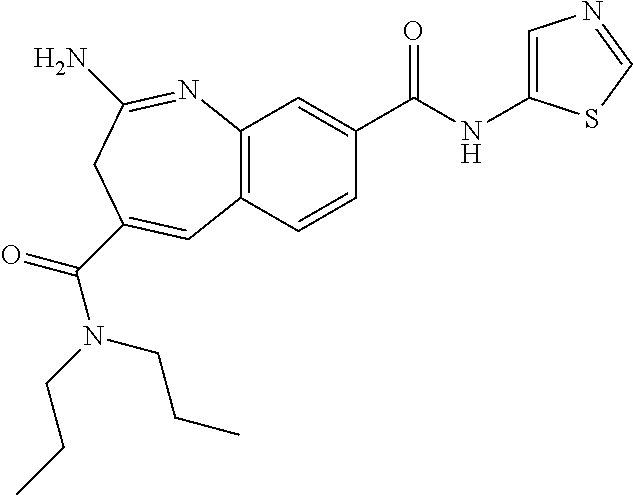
C12=C(C=CC(C(NC3=CN=CS3)=O)=C1)C=C(C(=O)N(CCC)CCC)CC(N)=N2
